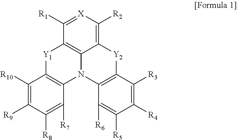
C1([R1])=[X]C([R2])=C2C3=C1[Y1]C1=C(N3C3=C([Y2]2)C([R3])=C([R4])C([R5])=C3[R6])C([R7])=C([R8])C([R9])=C1[R10]
